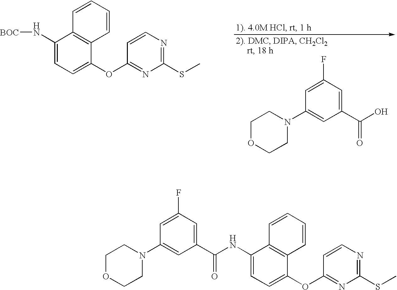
C1=CC=CC2=C1C(N[BOC])=CC=C2OC1=NC(SC)=NC=C1.C1=C(F)C=C(C(O)=O)C=C1N1CCOCC1.C1=C(F)C=C(C(NC2=CC=C(OC3=NC(SC)=NC=C3)C3=C2C=CC=C3)=O)C=C1N1CCOCC1
